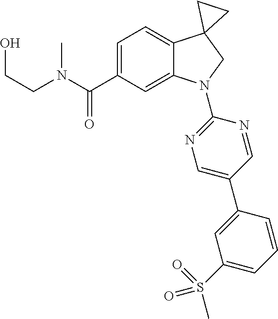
N(C(C1=CC=C2C(=C1)N(C1=NC=C(C3=CC(S(=O)(C)=O)=CC=C3)C=N1)CC21CC1)=O)(CCO)C
